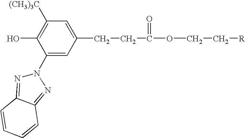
C1(O)=C([(CH3)3C])C=C(CCC(=O)OCC[R])C=C1N1N=C2C(=N1)C=CC=C2
